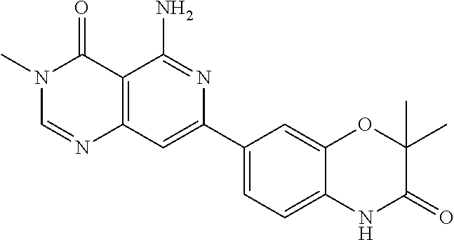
C12=C(C=C(C3=CC=C4C(=C3)OC(C)(C)C(=O)N4)N=C1N)N=CN(C)C2=O
